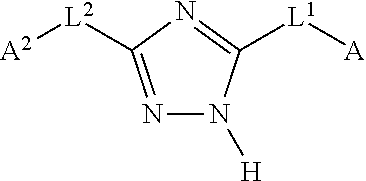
N1=C([L2][A2])N=C([L1][A])N1[H]
